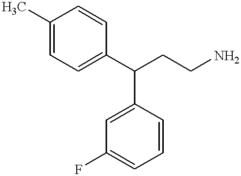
C1=C(C)C=CC(C(CCN)C2=CC(F)=CC=C2)=C1
